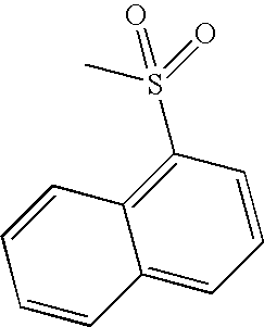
C1=CC(S(=O)(C)=O)=C2C(=C1)C=CC=C2
